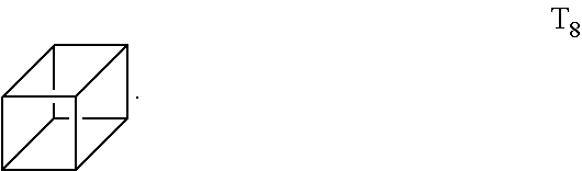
C12C3C4C5C(C14)C2C53
